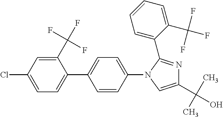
C1=C(C(F)(F)F)C(C2=CC=C(N3C(C4=CC=CC=C4C(F)(F)F)=NC(C(C)(C)O)=C3)C=C2)=CC=C1Cl
